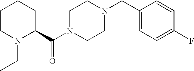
C1CN(CC)C(C(N2CCN(CC3=CC=C(F)C=C3)CC2)=O)CC1
